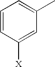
C1=CC([X])=CC(C)=C1
